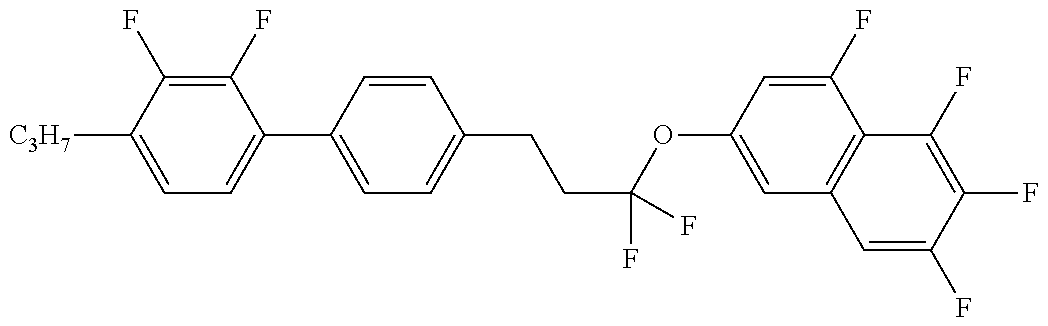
C1=C([C3H7])C(F)=C(F)C(C2=CC=C(CCC(OC3=CC4=C(C(F)=C3)C(F)=C(F)C(F)=C4)(F)F)C=C2)=C1
